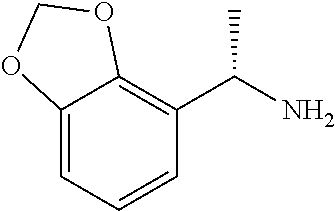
C12=CC=CC(C(N)C)=C1OCO2
